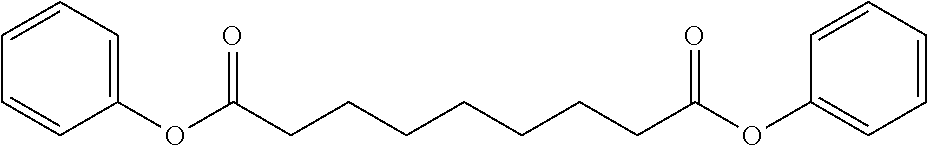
C1=CC=C(OC(CCCCCCCC(OC2=CC=CC=C2)=O)=O)C=C1
